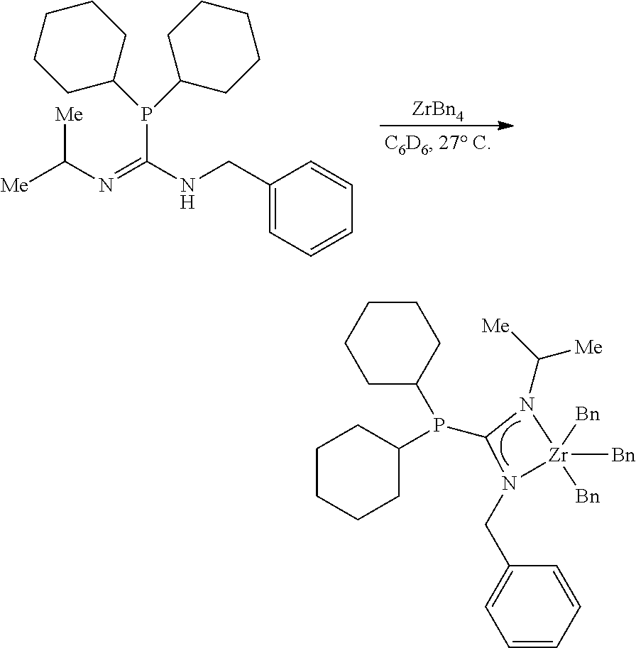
P(C1CCCCC1)(C1CCCCC1)C1N(CC2=CC=CC=C2)[Zr]([Bn])([Bn])([Bn])N1C([Me])[Me].[ZrBn4].[Me]C(N=C(NCC1=CC=CC=C1)P(C1CCCCC1)C1CCCCC1)[Me]
